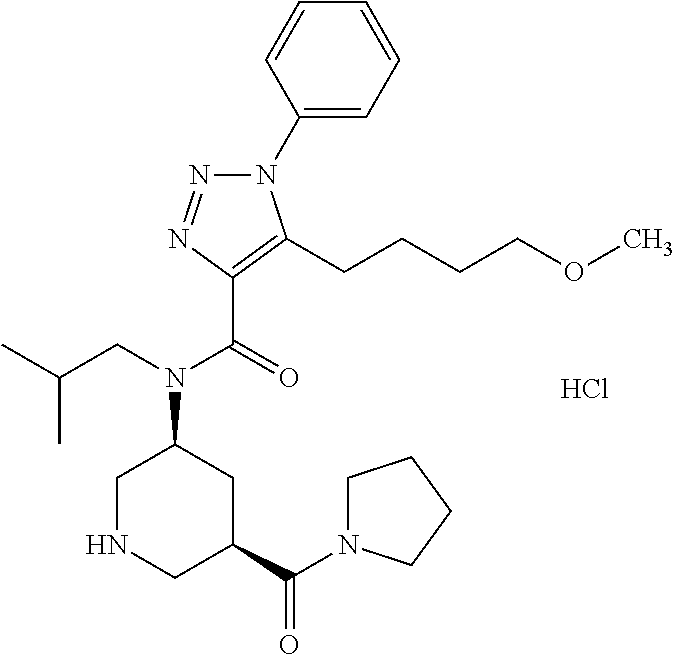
Cl.C1(N2N=NC(C(=O)N(CC(C)C)C3CNCC(C(N4CCCC4)=O)C3)=C2CCCCOC)=CC=CC=C1
